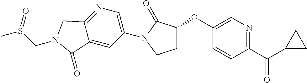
C1(OC2CCN(C3=CN=C4C(=C3)C(=O)N(CS(C)=O)C4)C2=O)=CN=C(C(C2CC2)=O)C=C1
